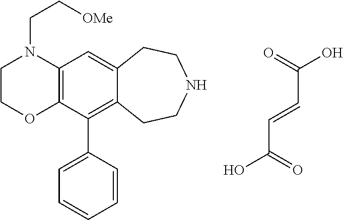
C12=C(C(C3=CC=CC=C3)=C3C(=C1)CCNCC3)OCCN2CC[OMe].C(C(O)=O)=CC(=O)O
